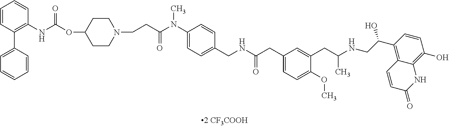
C1=CC(C2=CC=CC=C2)=C(NC(=O)OC2CCN(CCC(N(C3=CC=C(CNC(CC4=CC=C(OC)C(CC(NCC(O)C5=C6C(=C(O)C=C5)NC(=O)C=C6)C)=C4)=O)C=C3)C)=O)CC2)C=C1
